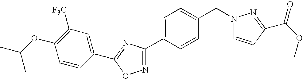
C1=C(C2=NOC(C3=CC([F3C])=C(OC(C)C)C=C3)=N2)C=CC(CN2C=CC(C(=O)OC)=N2)=C1
